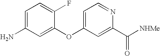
C1=C(OC2=CC=NC(C([NHMe])=O)=C2)C(F)=CC=C1N
